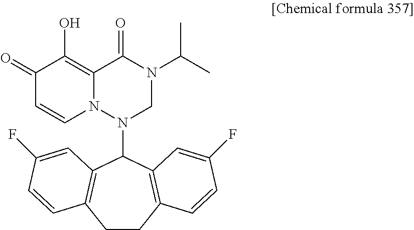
C1(=O)C=CN2C(=C1O)C(=O)N(C(C)C)CN2C1C2=C(CCC3=C1C=C(F)C=C3)C=CC(F)=C2
